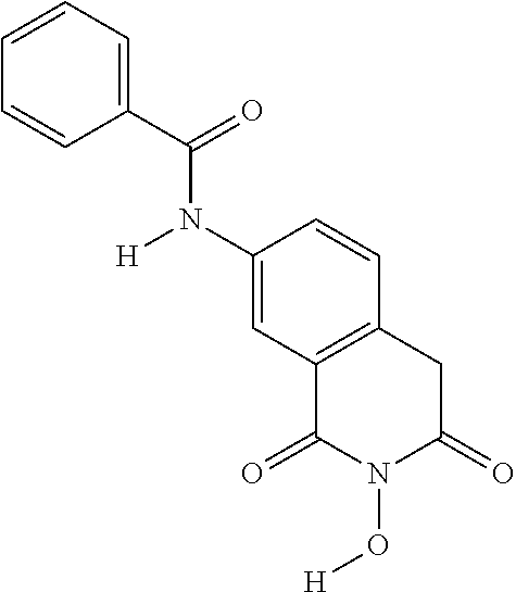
C1(N([H])C(=O)C2=CC=CC=C2)=CC2=C(C=C1)CC(=O)N(O[H])C2=O
